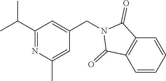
C1(C(C)C)=NC(C)=CC(CN2C(=O)C3=C(C=CC=C3)C2=O)=C1
